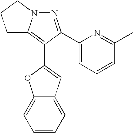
C1C2=C(C3=CC4=CC=CC=C4O3)C(C3=CC=CC(C)=N3)=NN2CC1
